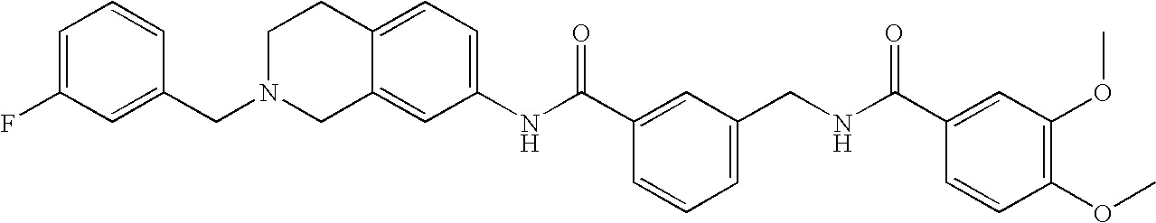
C1=C(F)C=C(CN2CC3=CC(NC(C4=CC(CNC(C5=CC(OC)=C(OC)C=C5)=O)=CC=C4)=O)=CC=C3CC2)C=C1
